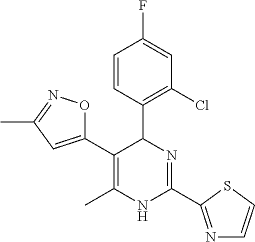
C1(C2C(C3=CC(C)=NO3)=C(C)NC(C3=NC=CS3)=N2)=C(Cl)C=C(F)C=C1
